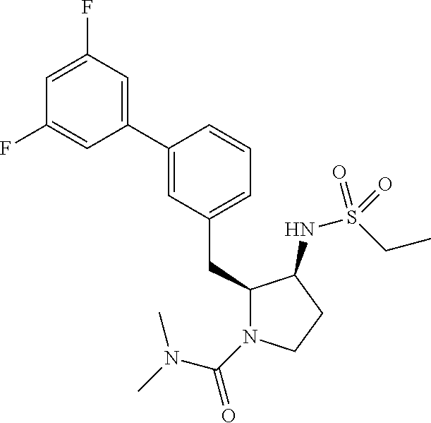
C1(CC2N(C(=O)N(C)C)CCC2NS(CC)(=O)=O)=CC=CC(C2=CC(F)=CC(F)=C2)=C1
